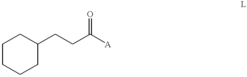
C1(CCC([A])=O)CCCCC1
